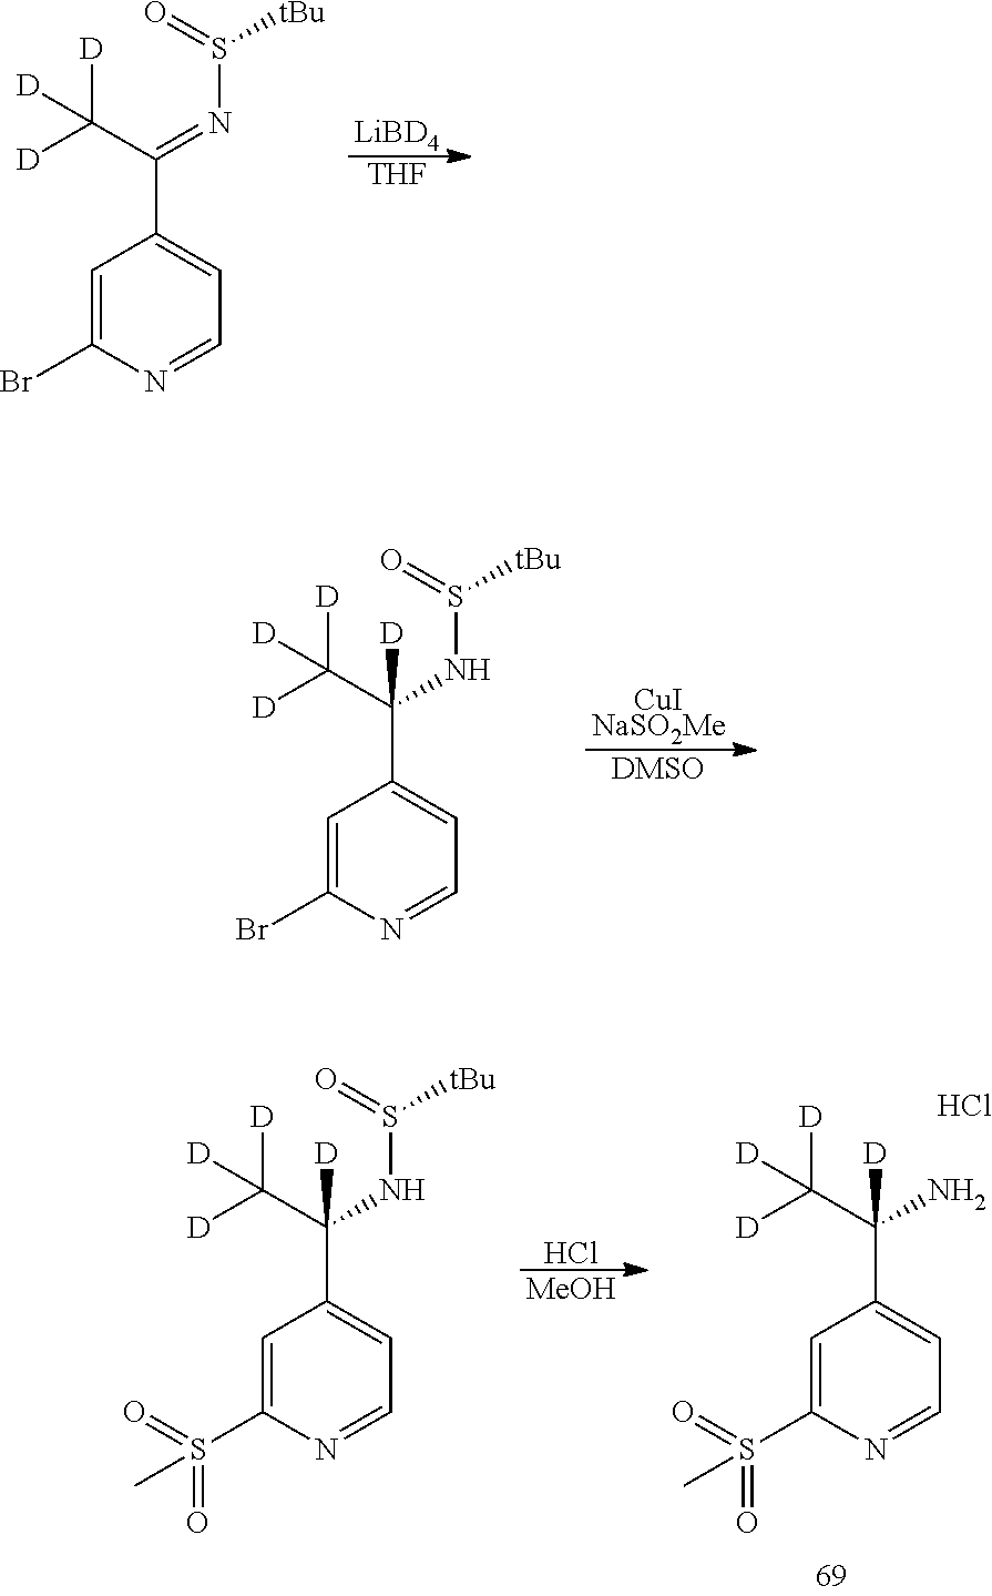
[LiBD4].[THF].C1=C(Br)N=CC=C1C(C([D])([D])[D])=NS([tBu])=O.[CuINaSO2Me].[DMSO].C1=C(Br)N=CC=C1C(C([D])([D])[D])(NS([tBu])=O)[D].Cl.[MeOH].C1=C(S(=O)(=O)C)N=CC=C1C(C([D])([D])[D])(N)[D].Cl.C1=C(S(=O)(=O)C)N=CC=C1C(C([D])([D])[D])(NS([tBu])=O)[D]
